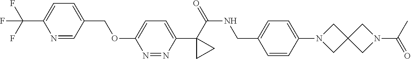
C(C1=CC=C(C(F)(F)F)N=C1)OC1=CC=C(C2(C(NCC3=CC=C(N4CC5(C4)CN(C(C)=O)C5)C=C3)=O)CC2)N=N1
